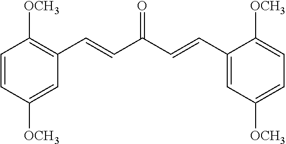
C1=C([OCH3])C(C=CC(=O)C=CC2=C([OCH3])C=CC([OCH3])=C2)=CC([OCH3])=C1
